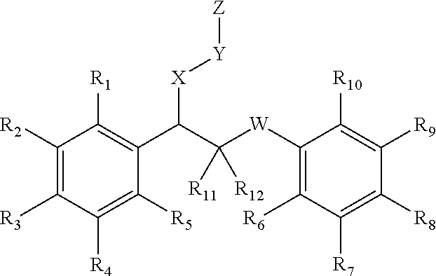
C1([R2])=C([R3])C([R4])=C([R5])C(C(C([W]C2=C([R6])C([R7])=C([R8])C([R9])=C2[R10])([R11])[R12])[X][Y][Z])=C1[R1]
